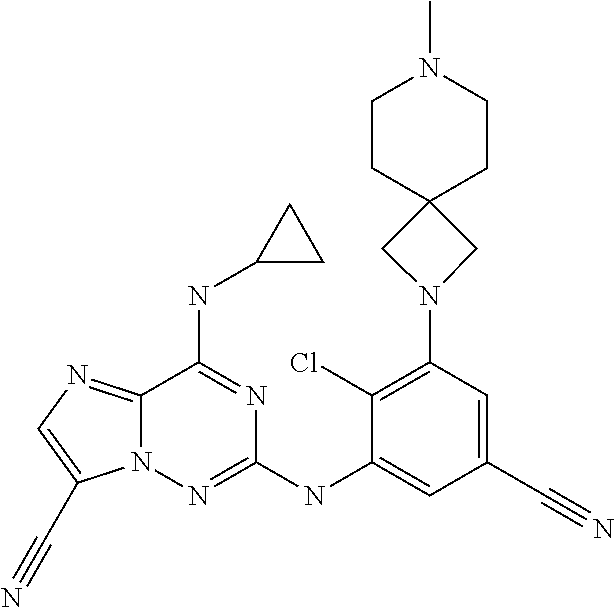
C1(Cl)=C(N2CC3(C2)CCN(C)CC3)C=C(C#N)C=C1NC1=NN2C(=NC=C2C#N)C(NC2CC2)=N1
